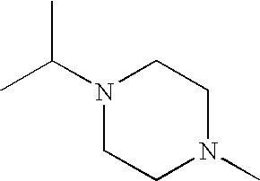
CC(N1CCN(C)CC1)C
